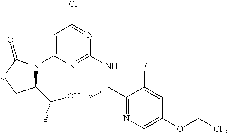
C1=C(N2C(C(C)O)COC2=O)N=C(NC(C2=NC=C(OC[CF3])C=C2F)C)N=C1Cl
